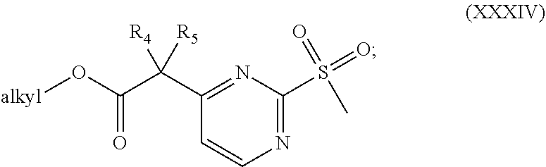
[alkyl]OC(C(C1=NC(S(=O)(C)=O)=NC=C1)([R4])[R5])=O
